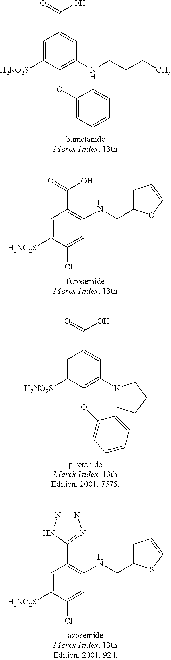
C1=C([H2NO2S])C(OC2=CC=CC=C2)=C(NCCCC)C=C1C(=O)O.C1=C([H2NO2S])C(Cl)=CC(NCC2=CC=CO2)=C1C(=O)O.C1=C([H2NO2S])C(OC2=CC=CC=C2)=C(N2CCCC2)C=C1C(=O)O.C1=C([H2NO2S])C(Cl)=CC(NCC2=CC=CS2)=C1C1=NN=NN1
